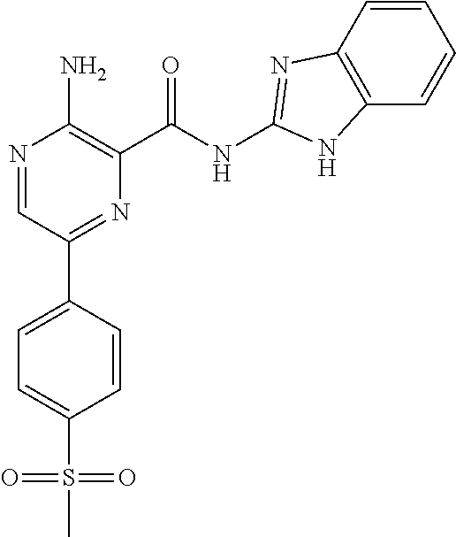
N1=CC(C2=CC=C(S(=O)(=O)C)C=C2)=NC(C(NC2=NC3=C(C=CC=C3)N2)=O)=C1N
